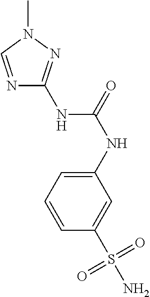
N1=CN(C)N=C1NC(NC1=CC=CC(S(N)(=O)=O)=C1)=O
